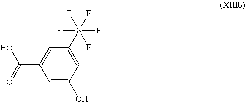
C1(O)=CC(C(=O)O)=CC(S(F)(F)(F)(F)F)=C1
